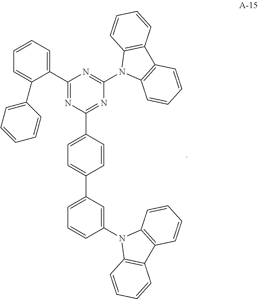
C1(C2=CC=CC=C2C2=CC=CC=C2)=NC(C2=CC=C(C3=CC=CC(N4C5=C(C6=C4C=CC=C6)C=CC=C5)=C3)C=C2)=NC(N2C3=C(C4=C2C=CC=C4)C=CC=C3)=N1
